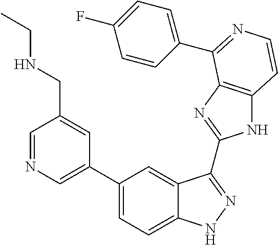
C1(C2=CN=CC(CNCC)=C2)=CC=C2C(=C1)C(C1=NC3=C(N1)C=CN=C3C1=CC=C(F)C=C1)=NN2
